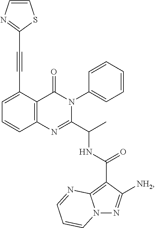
C12=C(C(C#CC3=NC=CS3)=CC=C1)C(=O)N(C1=CC=CC=C1)C(C(C)NC(C1=C3N(N=C1[NH2])C=CC=N3)=O)=N2
